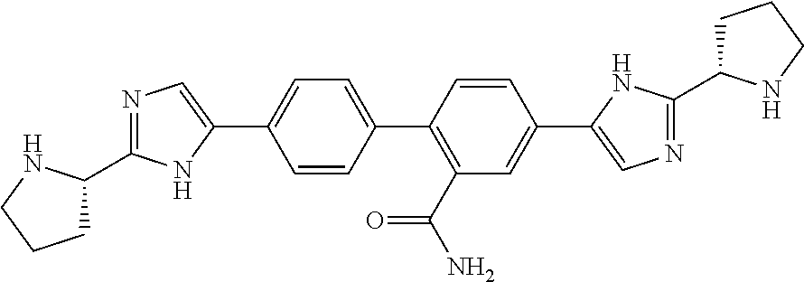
C1C(C2=NC=C(C3=CC=C(C4=C(C(N)=O)C=C(C5=CN=C(C6CCCN6)N5)C=C4)C=C3)N2)NCC1
